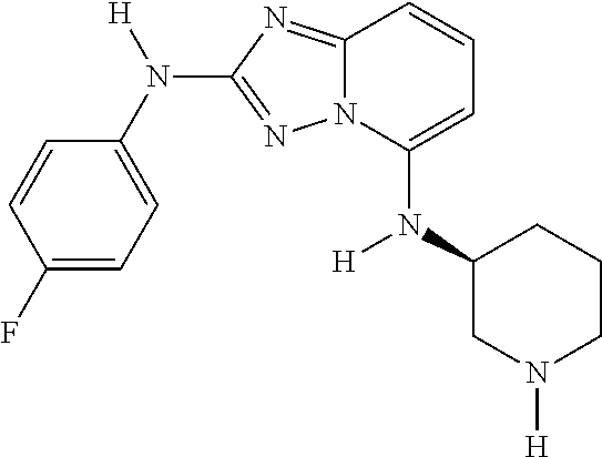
C1(F)=CC=C(N([H])C2=NN3C(=N2)C=CC=C3N(C2CCCN([H])C2)[H])C=C1
